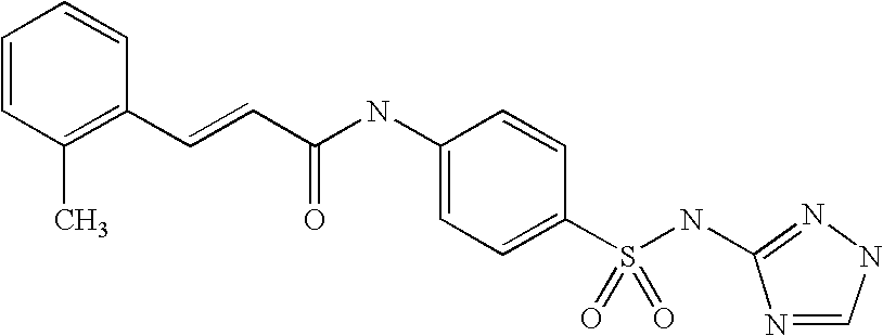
C1=CC(C)=C(C=CC(NC2=CC=C(S(NC3=NNC=N3)(=O)=O)C=C2)=O)C=C1
